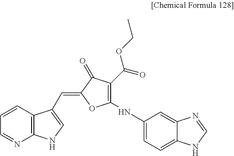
C1=CC2=C(N=C1)NC=C2C=C1OC(NC2=CC=C3C(=C2)N=CN3)=C(C(=O)OCC)C1=O
